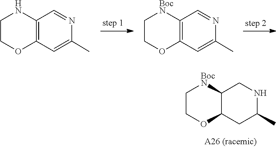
C1=C(C)N=CC2=C1OCCN2.C1COC2=C(C=NC(C)=C2)[BocN]1.C12CC(C)NCC1[BocN]CCO2
